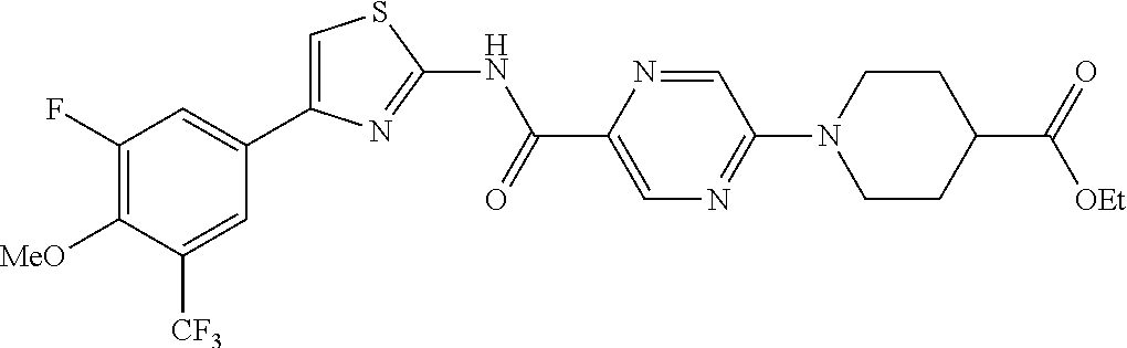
C1(F)=C([MeO])C([CF3])=CC(C2=CSC(NC(C3=CN=C(N4CCC(C(=O)[OEt])CC4)C=N3)=O)=N2)=C1
